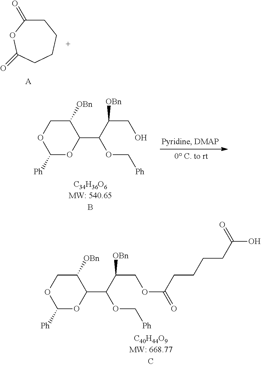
C1([OBn])COC([Ph])OC1C(C(CO)[OBn])OC[Ph].C1([OBn])COC([Ph])OC1C(C(COC(=O)CCCCC(O)=O)[OBn])OC[Ph].C1C(=O)OC(=O)CCC1.[A]
